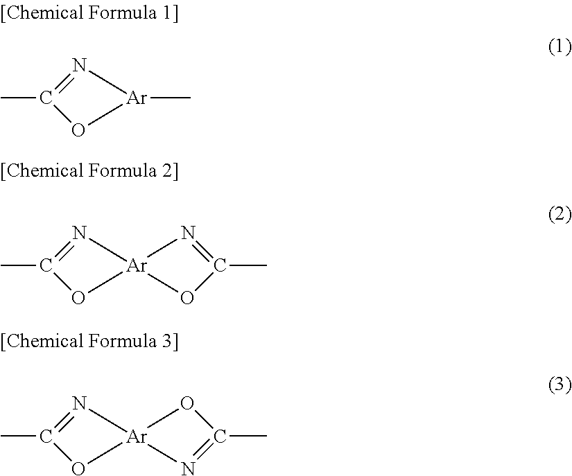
N1=C(C)O[Ar]1C.N1=C(C)O[Ar]12N=C(C)O2.N1=C(C)O[Ar]12OC(C)=N2
